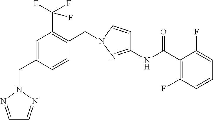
C1=CC(CN2N=CC=N2)=CC(C(F)(F)F)=C1CN1C=CC(NC(C2=C(F)C=CC=C2F)=O)=N1
